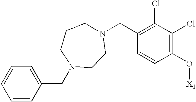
N1(CC2=C(Cl)C(Cl)=C(O[X1])C=C2)CCCN(CC2=CC=CC=C2)CC1
